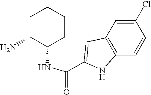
C1C(N)C(NC(=O)C2=CC3=C(C=CC(Cl)=C3)N2)CCC1
